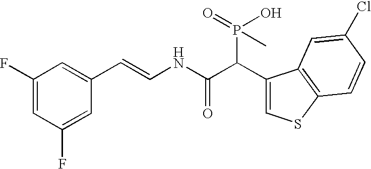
C1(F)=CC(F)=CC(C=CNC(C(C2=CSC3=C2C=C(Cl)C=C3)P(=O)(O)C)=O)=C1
